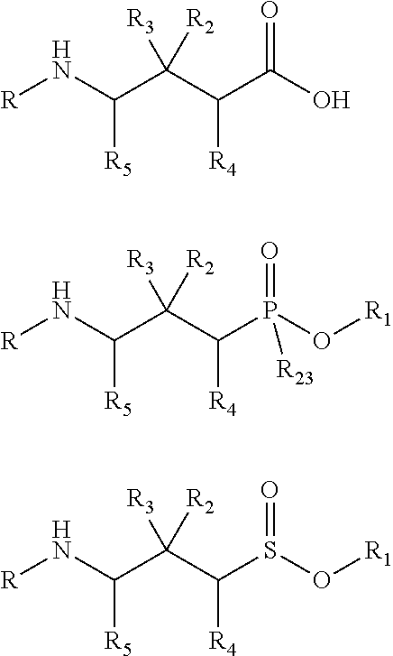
[R]NC(C(C(C(O)=O)[R4])([R3])[R2])[R5].[R]NC(C(C(P(O[R1])(=O)[R23])[R4])([R3])[R2])[R5].[R]NC(C(C(S(O[R1])=O)[R4])([R3])[R2])[R5]
